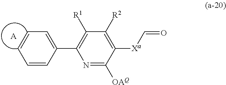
C1(C2=C([R1])C([R2])=C([Xa]C=O)C([OAQ])=N2)=CC=CC=C1.[A]
